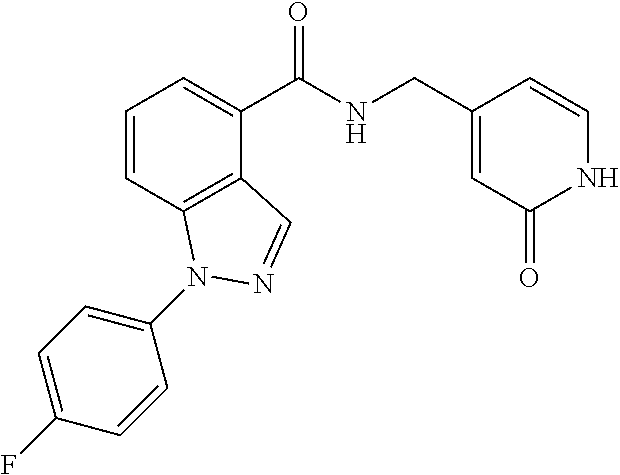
C1=CC2=C(C(C(NCC3=CC(=O)NC=C3)=O)=C1)C=NN2C1=CC=C(F)C=C1
